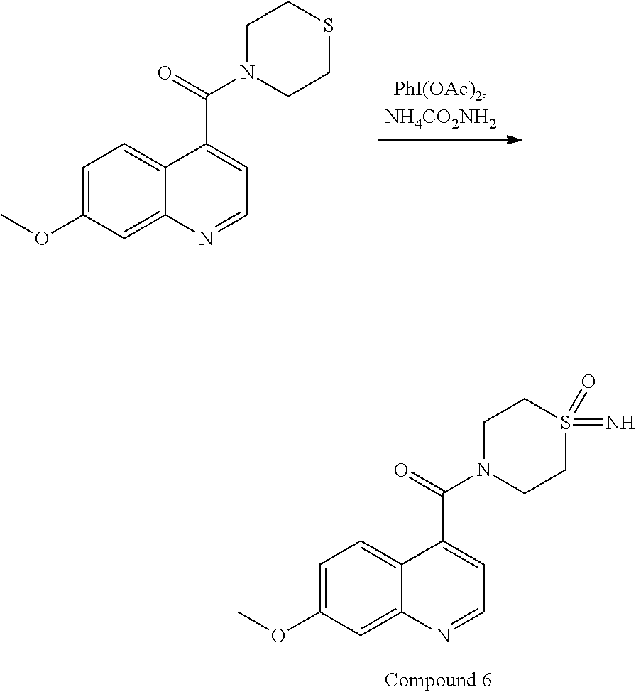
C1=C(OC)C=C2C(=C1)C(C(N1CCSCC1)=O)=CC=N2.C1=C(OC)C=C2C(=C1)C(C(N1CCS(=N)(=O)CC1)=O)=CC=N2
